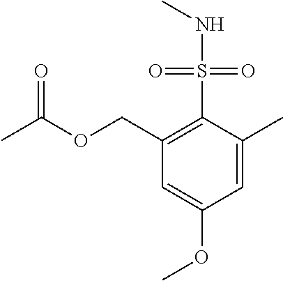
N(C)S(=O)(=O)C1=C(COC(C)=O)C=C(OC)C=C1C
